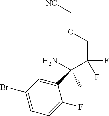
C(C(COC[NC])(F)F)(N)(C1=CC(Br)=CC=C1F)C
